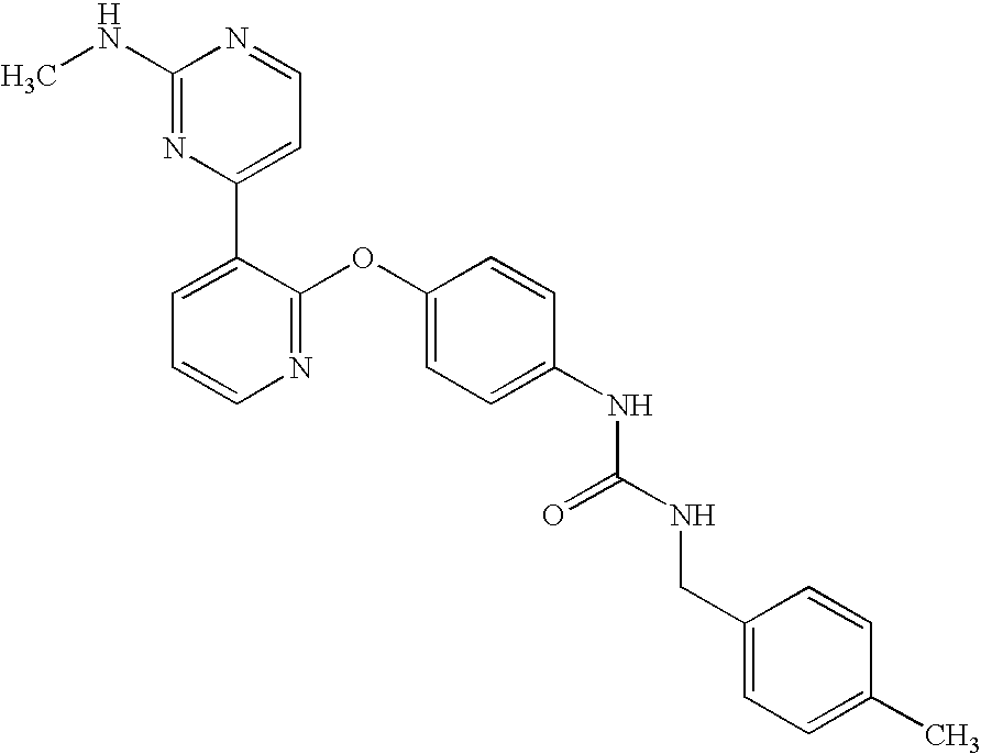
C1(NC)=NC(C2=CC=CN=C2OC2=CC=C(NC(NCC3=CC=C(C)C=C3)=O)C=C2)=CC=N1
